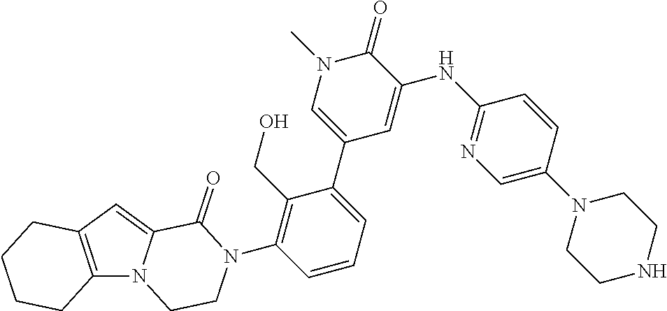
C12=C(N3C(=C1)C(=O)N(C1=C(CO)C(C4=CN(C)C(=O)C(NC5=NC=C(N6CCNCC6)C=C5)=C4)=CC=C1)CC3)CCCC2
